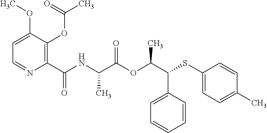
C1=C(C(C(OC(C(NC(C2=C(OC(C)=O)C(OC)=CC=N2)=O)C)=O)C)SC2=CC=C(C)C=C2)C=CC=C1
